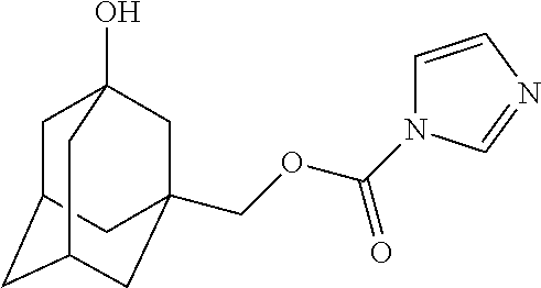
C1C2CC3CC(COC(N4C=CN=C4)=O)(CC1(O)C3)C2
